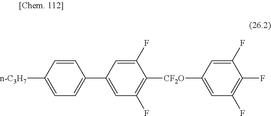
[n-C3H7]C1=CC=C(C2=CC(F)=C([CF2O]C3=CC(F)=C(F)C(F)=C3)C(F)=C2)C=C1
